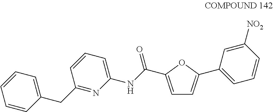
C1=C(C(NC2=CC=CC(CC3=CC=CC=C3)=N2)=O)OC(C2=CC=CC([NO2])=C2)=C1
